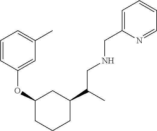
C1=CC(OC2CCCC(C(C)CNCC3=CC=CC=N3)C2)=CC(C)=C1
